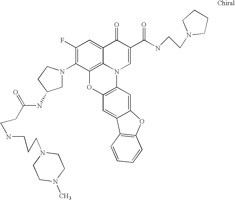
C1(F)=C(N2CC(NC(CCNCCCN3CCN(C)CC3)=O)CC2)C2=C3C(=C1)C(=O)C(C(NCCN1CCCC1)=O)=CN3C1=C(O2)C=C2C(=C1)OC1=C2C=CC=C1
